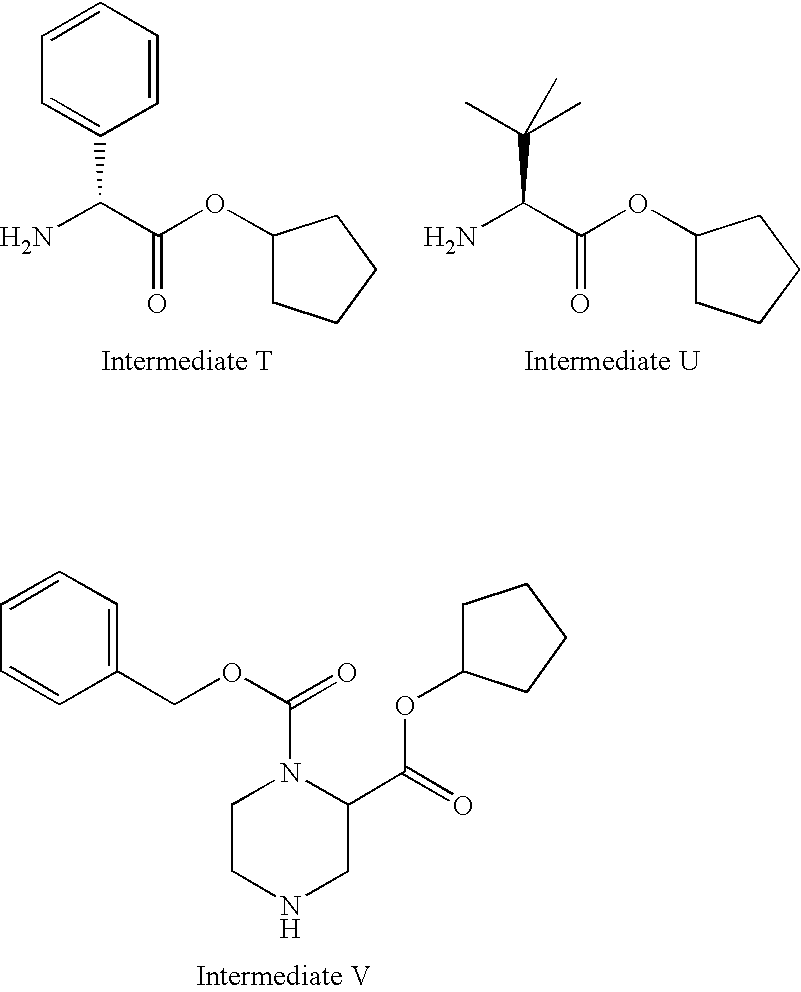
NC(C(OC1CCCC1)=O)C1=CC=CC=C1.NC(C(OC1CCCC1)=O)C(C)(C)C.C1=CC=C(COC(=O)N2CCNCC2C(=O)OC2CCCC2)C=C1
